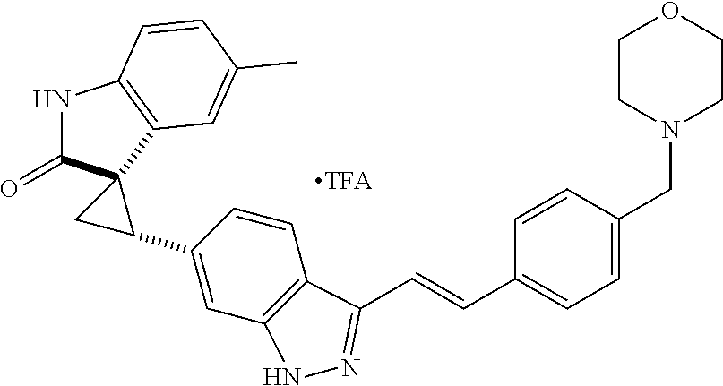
C1CN(CC2=CC=C(C=CC3=NNC4=C3C=CC(C3CC35C(=O)NC3=C5C=C(C)C=C3)=C4)C=C2)CCO1
